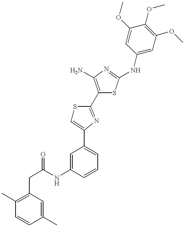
C(NC1=CC(C2=CSC(C3=C(N)N=C(NC4=CC(OC)=C(OC)C(OC)=C4)S3)=N2)=CC=C1)(=O)CC1=C(C)C=CC(C)=C1
